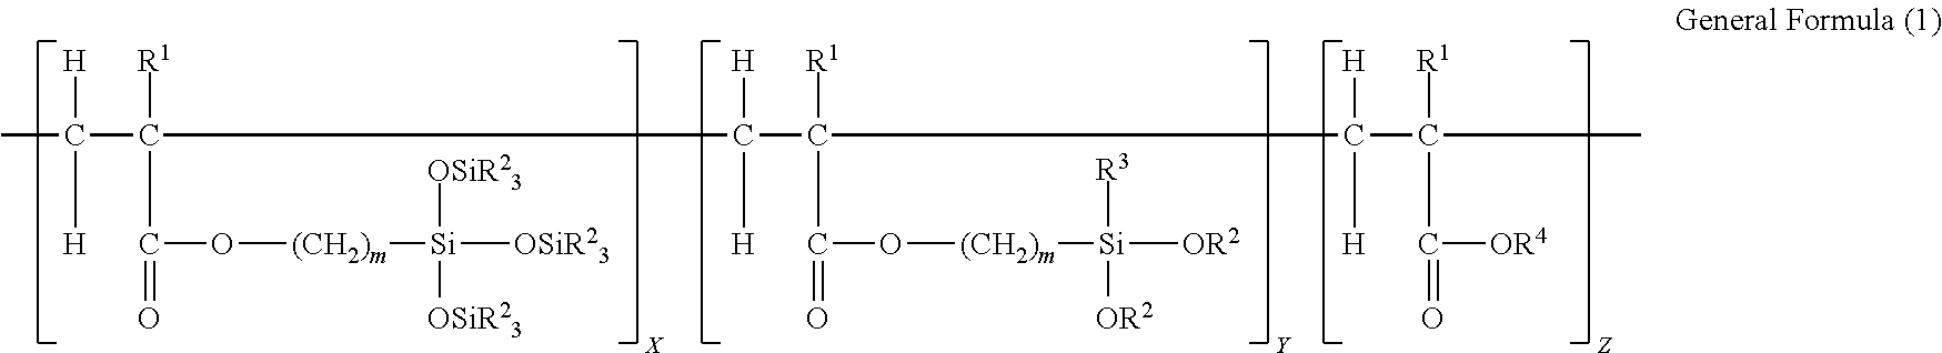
CC(C([R1])(C(=O)O[(CH2)m][Si]([OSiR23])([OSiR23])[OSiR23])C(C(C(=O)O[(CH2)m][Si]([OR2])([OR2])[R3])([R1])C(C([R1])(C([OR4])=O)C)([H])[H])([H])[H])([H])[H]
